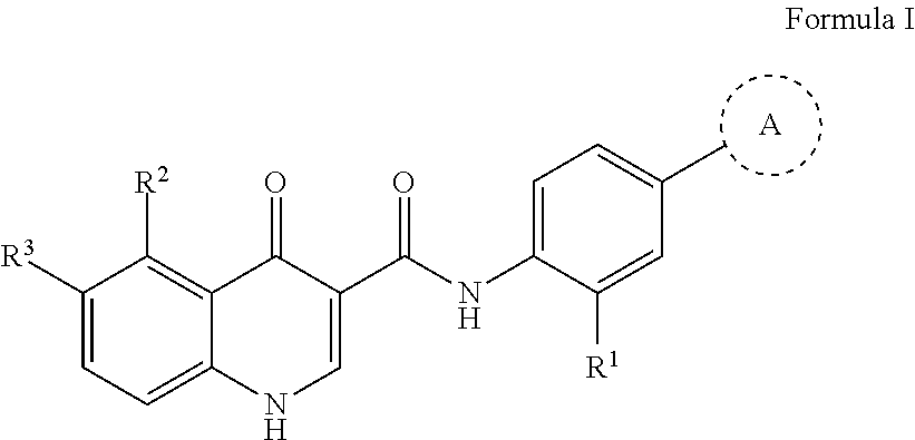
C1([R3])=CC=C2C(=C1[R2])C(=O)C(C(=O)NC1=CC=C(C)C=C1[R1])=CN2.[A]
